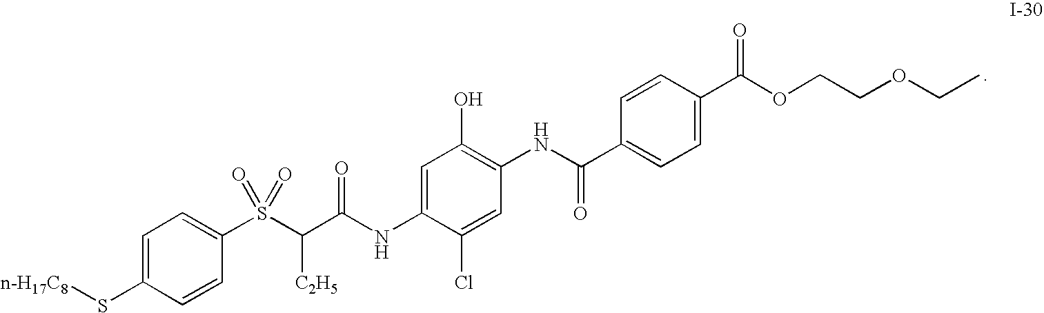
[n-H17C8]SC1=CC=C(S(C([C2H5])C(NC2=CC(O)=C(NC(C3=CC=C(C(OCCOCC)=O)C=C3)=O)C=C2Cl)=O)(=O)=O)C=C1
